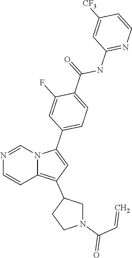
N1=CN2C(=C(C3CN(C(C=C)=O)CC3)C=C2C2=CC=C(C(=O)NC3=NC=CC([CF3])=C3)C(F)=C2)C=C1
